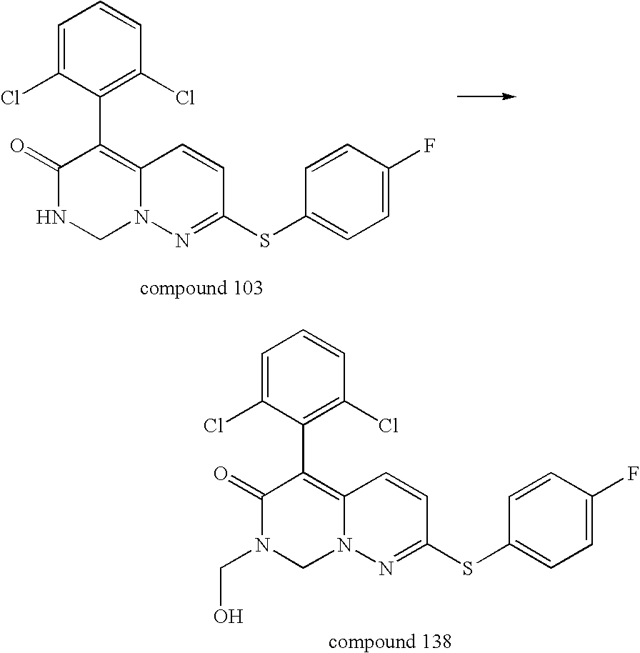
C1=C(Cl)C(C2=C3N(CNC2=O)N=C(SC2=CC=C(F)C=C2)C=C3)=C(Cl)C=C1.C1=C(Cl)C(C2=C3N(CN(CO)C2=O)N=C(SC2=CC=C(F)C=C2)C=C3)=C(Cl)C=C1
